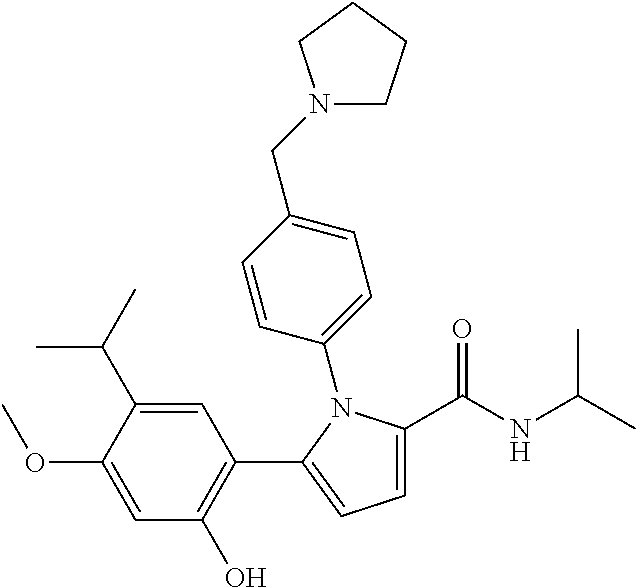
C1=C(C(NC(C)C)=O)N(C2=CC=C(CN3CCCC3)C=C2)C(C2=C(O)C=C(OC)C(C(C)C)=C2)=C1
